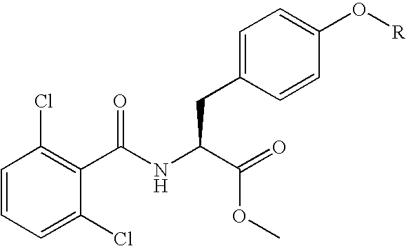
C1=CC=C(Cl)C(C(NC(C(=O)OC)CC2=CC=C(O[R])C=C2)=O)=C1Cl
